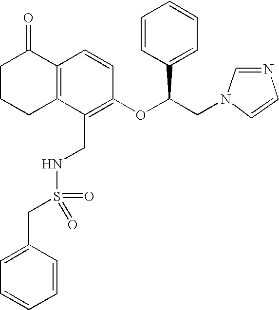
C1C2=C(C(=O)CC1)C=CC(OC(CN1C=CN=C1)C1=CC=CC=C1)=C2CNS(CC1=CC=CC=C1)(=O)=O
